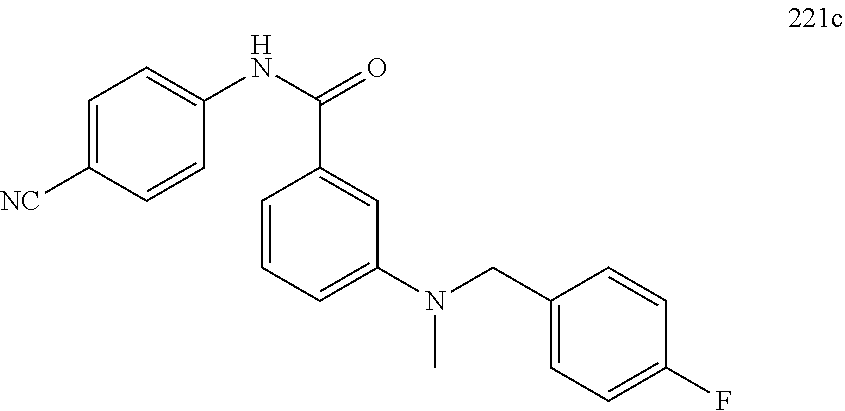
C1(CN(C2=CC=CC(C(NC3=CC=C([NC])C=C3)=O)=C2)C)=CC=C(F)C=C1
